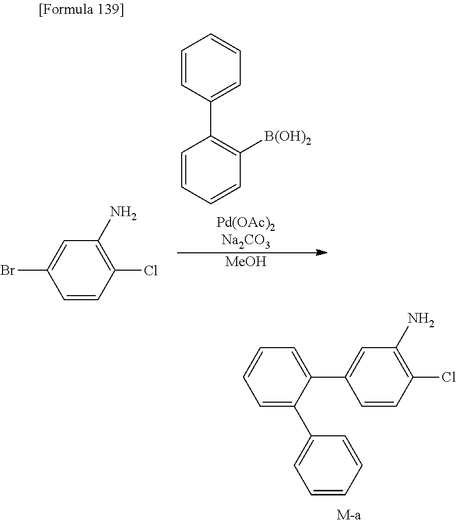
C1(Cl)=C(N)C=C(C2=CC=CC=C2C2=CC=CC=C2)C=C1.C1=CC=CC([B(OH)2])=C1C1=CC=CC=C1.[MeOH].C1(Cl)=C(N)C=C(Br)C=C1
